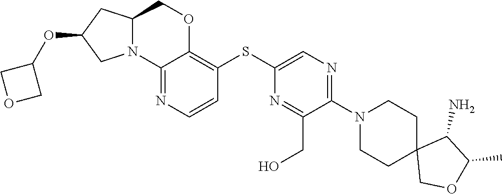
C1(N2CCC3(COC(C)C3N)CC2)=NC=C(SC2=C3OCC4CC(OC5COC5)CN4C3=NC=C2)N=C1CO
